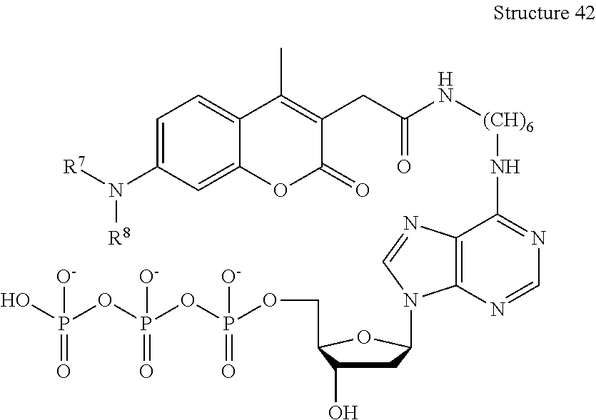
C1=C(N([R8])[R7])C=C2C(=C1)C(C)=C(CC(=O)N[(CH)6]NC1=NC=NC3=C1N=CN3C1CC(O)C(COP(OP(OP(O)(=O)[O-])(=O)[O-])(=O)[O-])O1)C(=O)O2
